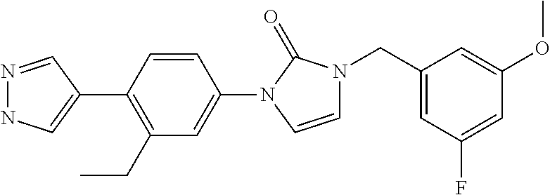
N1=CC(C2=C(CC)C=C(N3C(=O)N(CC4=CC(F)=CC(OC)=C4)C=C3)C=C2)=CN1
